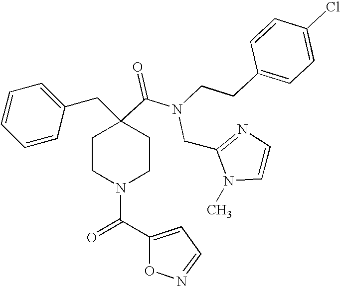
C1=CC=CC(CC2(C(=O)N(CCC3=CC=C(Cl)C=C3)CC3=NC=CN3C)CCN(C(C3=CC=NO3)=O)CC2)=C1
